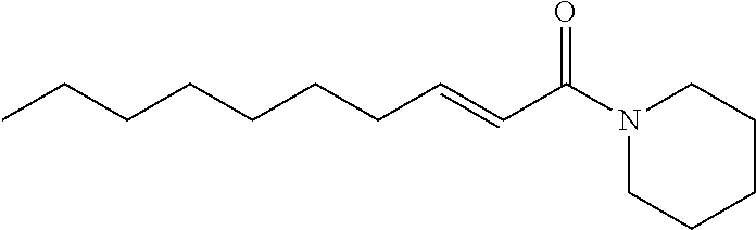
C(CCC=CC(=O)N1CCCCC1)CCCC
